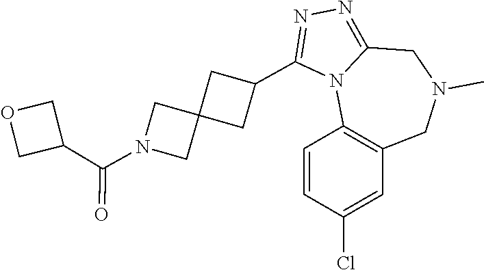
C1=CC(Cl)=CC2=C1N1C(=NN=C1C1CC3(C1)CN(C(C1COC1)=O)C3)CN(C)C2
